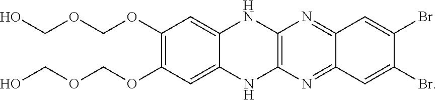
O(C1=C(OCOCO)C=C2NC3=C(NC2=C1)N=C1C(=N3)C=C(Br)C(Br)=C1)COCO
